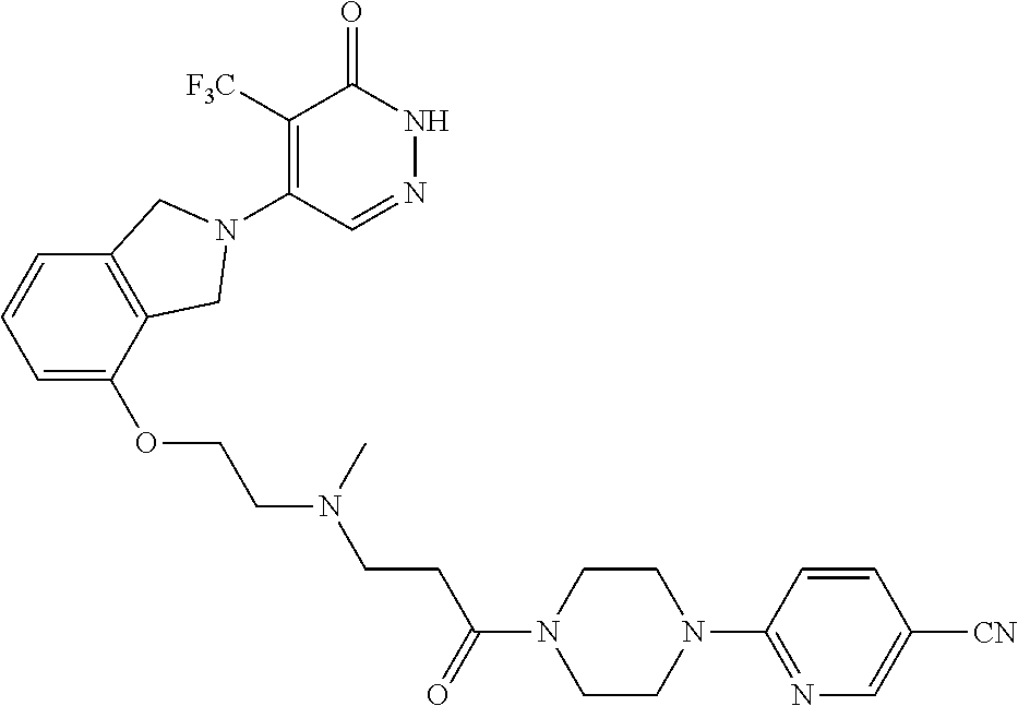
C1([F3C])=C(N2CC3=C(C=CC=C3OCCN(CCC(N3CCN(C4=NC=C([CN])C=C4)CC3)=O)C)C2)C=NNC1=O
